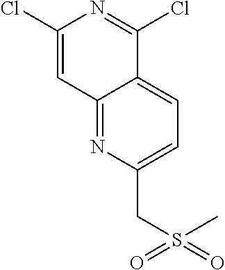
ClC1=NC(Cl)=CC2=NC(CS(=O)(C)=O)=CC=C12
